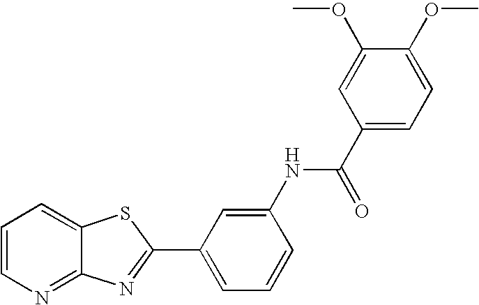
C12=NC=CC=C1SC(C1=CC=CC(NC(C3=CC=C(OC)C(OC)=C3)=O)=C1)=N2
